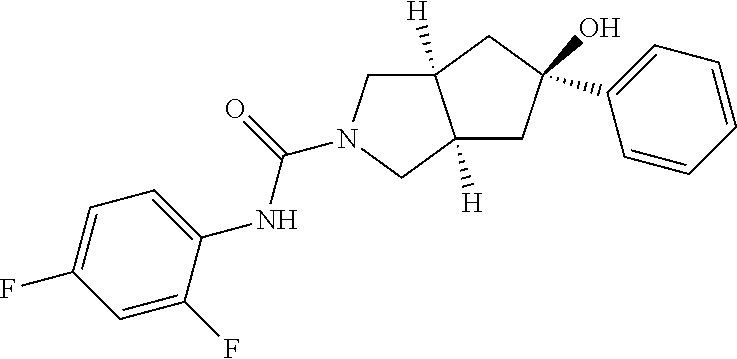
C1(NC(=O)N2CC3([H])C([H])(C2)CC(C2=CC=CC=C2)(O)C3)=CC=C(F)C=C1F
